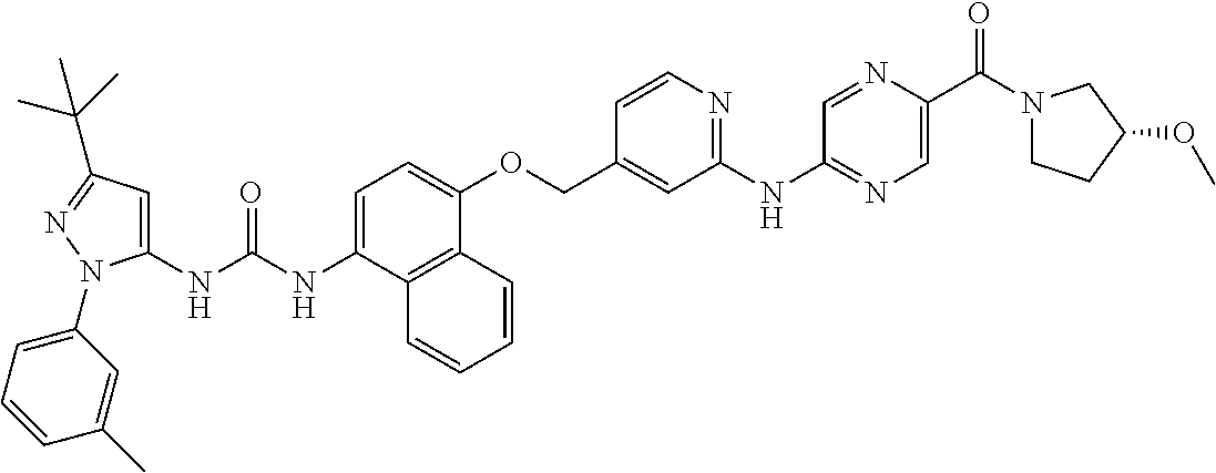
N(C(NC1=CC(C(C)(C)C)=NN1C1=CC=CC(C)=C1)=O)C1=CC=C(OCC2=CC(NC3=NC=C(C(N4CCC(OC)C4)=O)N=C3)=NC=C2)C2=C1C=CC=C2
